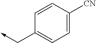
C1=C([CN])C=CC(C->C)=C1
